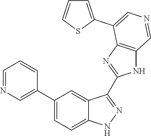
C1(C2=CN=CC=C2)=CC=C2C(=C1)C(C1=NC3=C(N1)C=NC=C3C1=CC=CS1)=NN2
